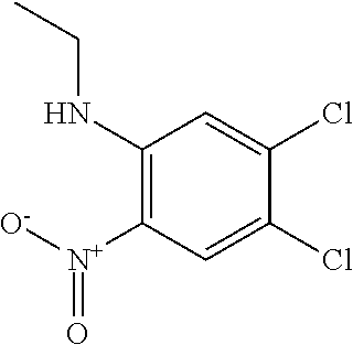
N(C1=C([N+]([O-])=O)C=C(Cl)C(Cl)=C1)CC
